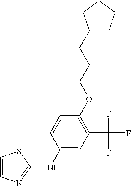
C1=CN=C(NC2=CC(C(F)(F)F)=C(OCCCC3CCCC3)C=C2)S1
